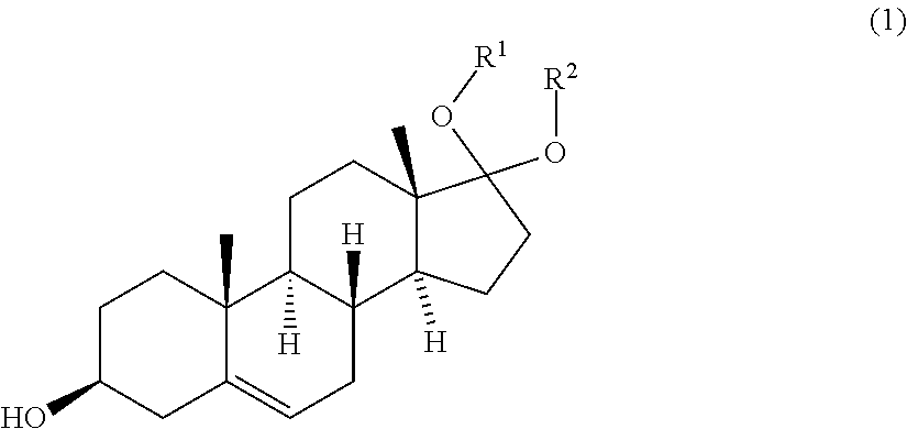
C1C(O)CC2=CCC3([H])C([H])(C2(C)C1)CCC1(C)C3([H])CCC1(O[R2])O[R1]
